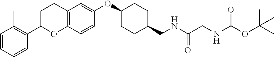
C1=CC=CC(C2OC3=C(CC2)C=C(OC2CCC(CNC(=O)CNC(=O)OC(C)(C)C)CC2)C=C3)=C1C
